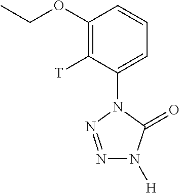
C1(OCC)=C([T])C(N2C(=O)N([H])N=N2)=CC=C1
